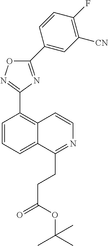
C1=CC=C2C(=C1C1=NOC(C3=CC([CN])=C(F)C=C3)=N1)C=CN=C2CCC(=O)OC(C)(C)C
